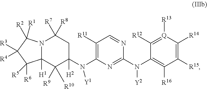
N12C([H1])(C([R9])([R10])C(N(C3=C([R11])C=NC(N(C4=C([R16])C([R15])=C([R14])[Q]([R13])=C4[R12])[Y2])=N3)[Y1])([H2])CC1([R7])[R8])C([R5])([R6])C([R3])([R4])C2([R1])[R2]
